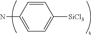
C1=C(N)C=CC([SiCl3])=C1
